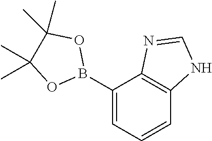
C1(B2OC(C)(C)C(C)(C)O2)=CC=CC2=C1N=CN2
